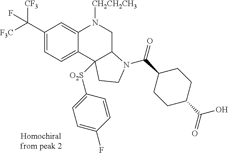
C1(C([F3C])([CF3])F)=CC=C2C(=C1)N([CH2CH2CH3])CC1C2([O2S]C2=CC=C(F)C=C2)CCN1C(=O)C1CCC(C(=O)O)CC1
